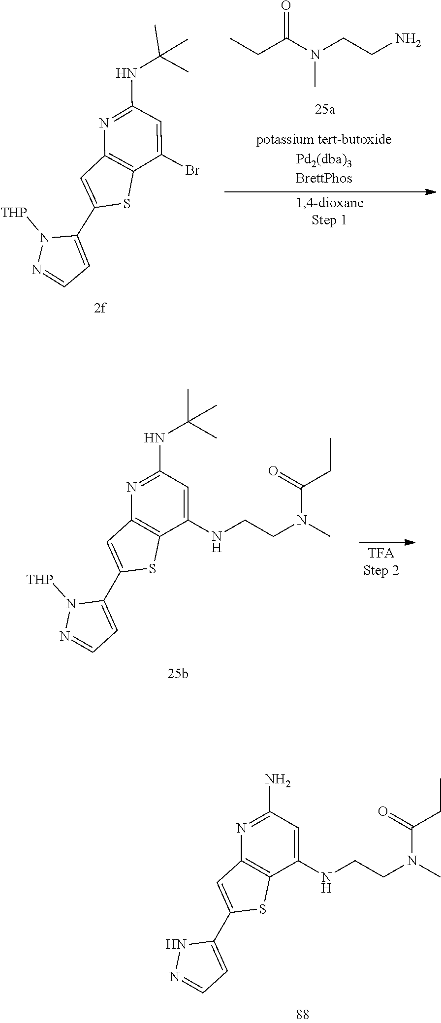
C(=O)(CC)N(CCNC1=CC(N)=NC2=C1SC(C1=CC=NN1)=C2)C.N1([THP])N=CC=C1C1=CC2=C(C(NCCN(C(=O)CC)C)=CC(NC(C)(C)C)=N2)S1.N1([THP])N=CC=C1C1=CC2=C(C(Br)=CC(NC(C)(C)C)=N2)S1.C(C(N(CCN)C)=O)C
